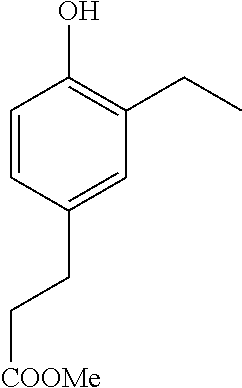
C1=CC(CC[COOMe])=CC(CC)=C1O
